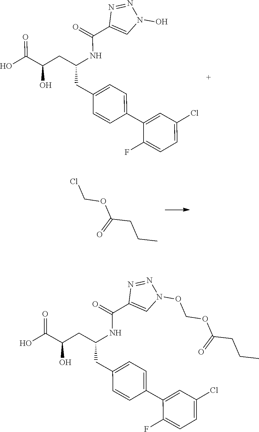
OC(C(CC(CC1=CC=C(C2=CC(Cl)=CC=C2F)C=C1)NC(C1=CN(O)N=N1)=O)O)=O.ClCOC(CCC)=O.OC(C(CC(CC1=CC=C(C2=CC(Cl)=CC=C2F)C=C1)NC(C1=CN(OCOC(CCC)=O)N=N1)=O)O)=O
